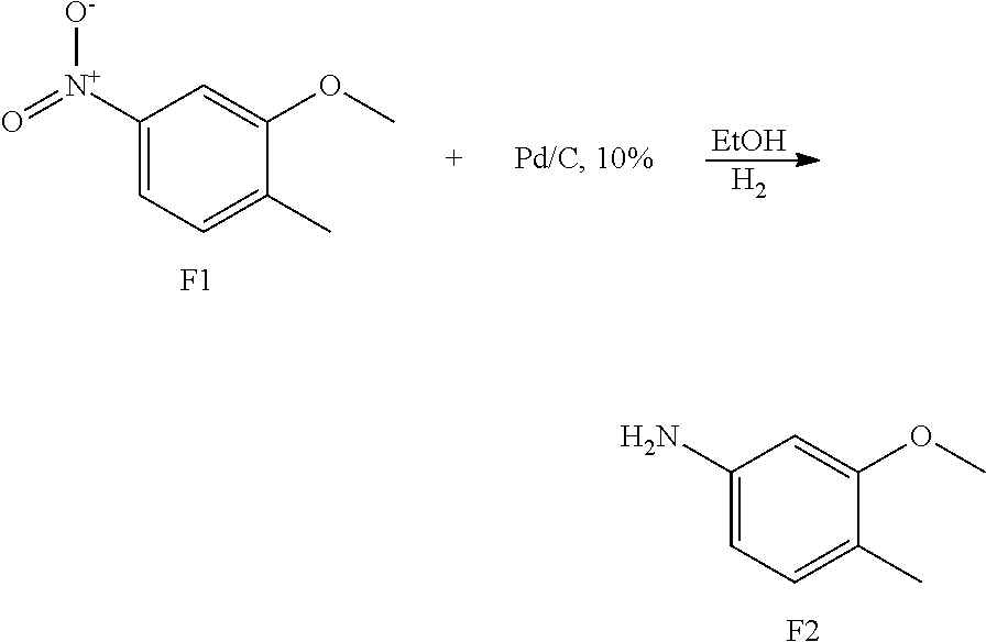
C1(N)=CC=C(C)C(OC)=C1.[F2].C1([N+](=O)[O-])=CC=C(C)C(OC)=C1.[F1].[EtOH].[H2]
